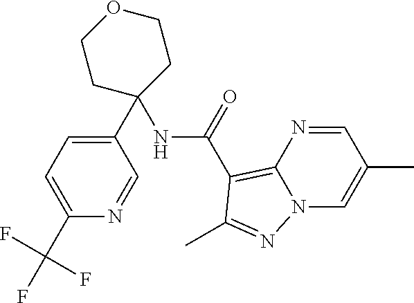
C1(C2=CC=C(C(F)(F)F)N=C2)(NC(C2=C3N=CC(C)=CN3N=C2C)=O)CCOCC1
